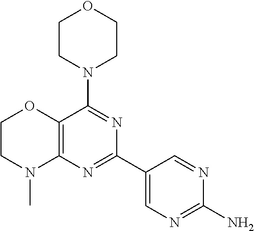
C12=C(N=C(C3=CN=C(N)N=C3)N=C1N1CCOCC1)N(C)CCO2
